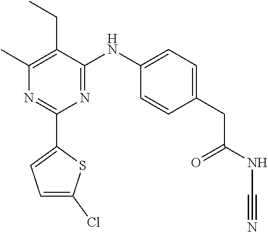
C1(C)=C(CC)C(NC2=CC=C(CC(NC#N)=O)C=C2)=NC(C2=CC=C(Cl)S2)=N1
